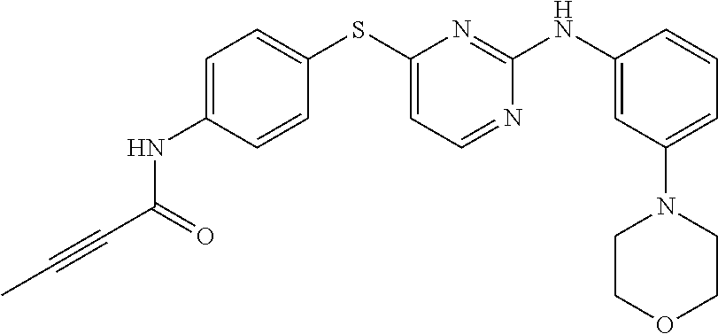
C1=C(NC(C#CC)=O)C=CC(SC2=CC=NC(NC3=CC(N4CCOCC4)=CC=C3)=N2)=C1
